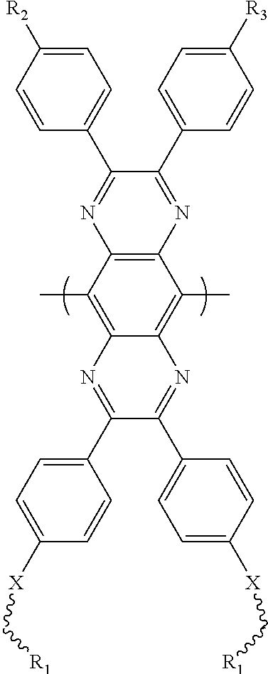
C12=C(C(C)=C3C(=C1C)N=C(C1=CC=C([X]C[R1])C=C1)C(C1=CC=C([X]C[R1])C=C1)=N3)N=C(C1=CC=C([R3])C=C1)C(C1=CC=C([R2])C=C1)=N2
